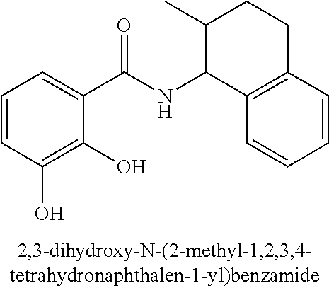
C1=CC(O)=C(O)C(C(NC2C3=C(CCC2C)C=CC=C3)=O)=C1
